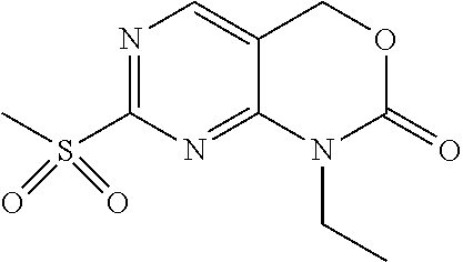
N1=C(S(C)(=O)=O)N=C2C(=C1)COC(=O)N2CC
